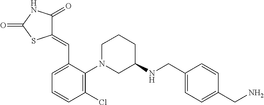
C1(=CC2=CC=CC(Cl)=C2N2CCCC(NCC3=CC=C(CN)C=C3)C2)C(=O)NC(=O)S1
